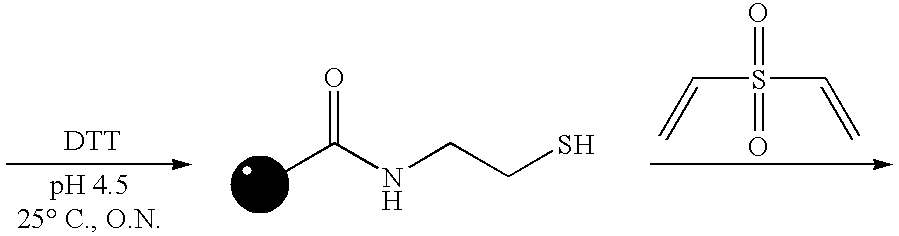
O=C(NCCS)C.[DTT].C(S(C=C)(=O)=O)=C
